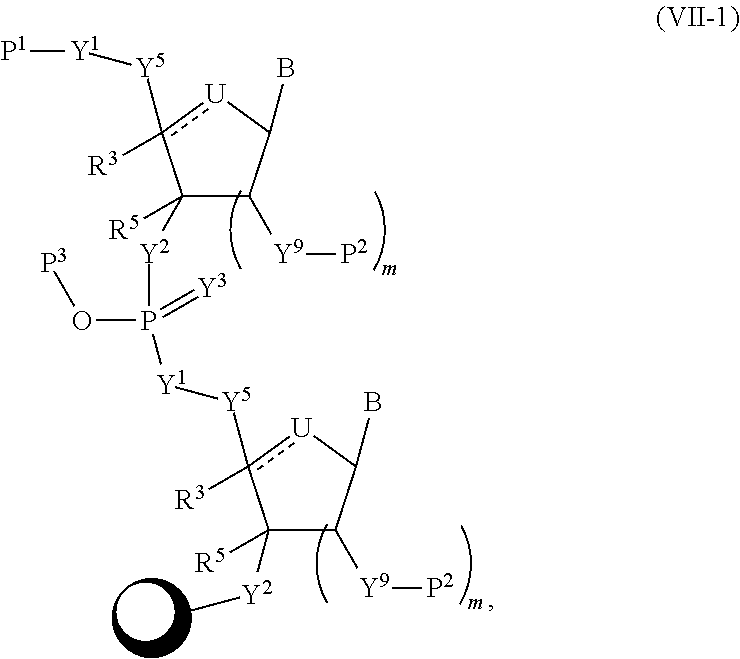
[Y1]([Y5]c1([R3])[U]C(B)C([Y9][P2])C1([Y2]P(O[P3])([Y1][Y5]c1([R3])[U]C(B)C([Y9][P2])C1([Y2]C)[R5])=[Y3])[R5])[P1]
